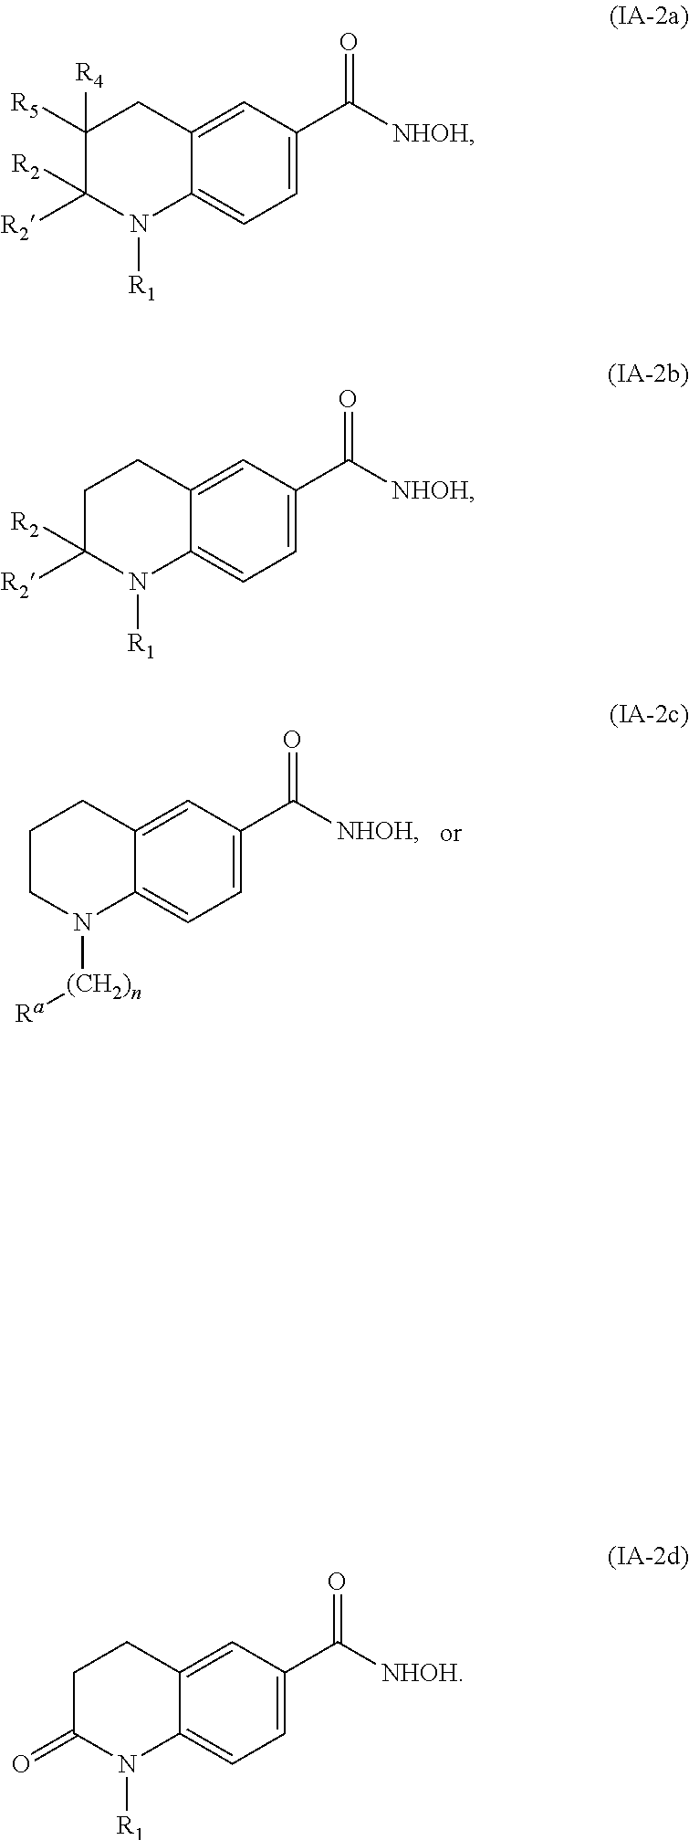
C1CN([(CH2)n][Ra])C2=CC=C(C([NHOH])=O)C=C2C1.C1([R4])([R5])C([R2])([R2])N([R1])C2=CC=C(C([NHOH])=O)C=C2C1.C1C([R2])([R2])N([R1])C2=CC=C(C([NHOH])=O)C=C2C1.C1C(=O)N([R1])C2=CC=C(C([NHOH])=O)C=C2C1
